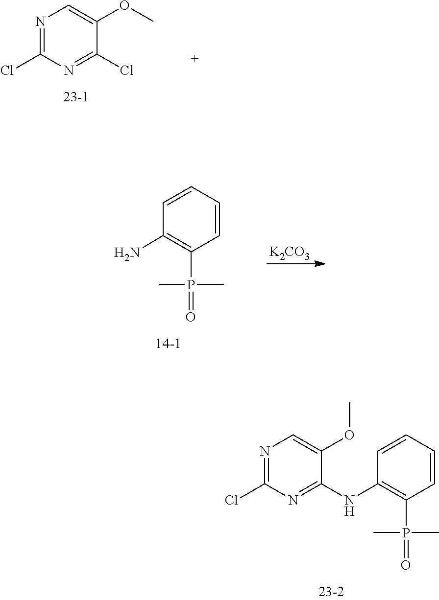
C1(Cl)=NC=C(OC)C(NC2=C(P(=O)(C)C)C=CC=C2)=N1.C1(Cl)=NC=C(OC)C(Cl)=N1.[K2CO3].C1=CC=CC(P(=O)(C)C)=C1N
